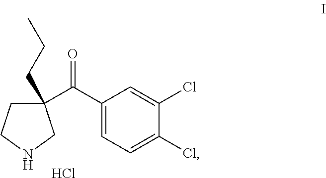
C1(CCC)(C(C2=CC=C(Cl)C(Cl)=C2)=O)CCNC1.Cl
